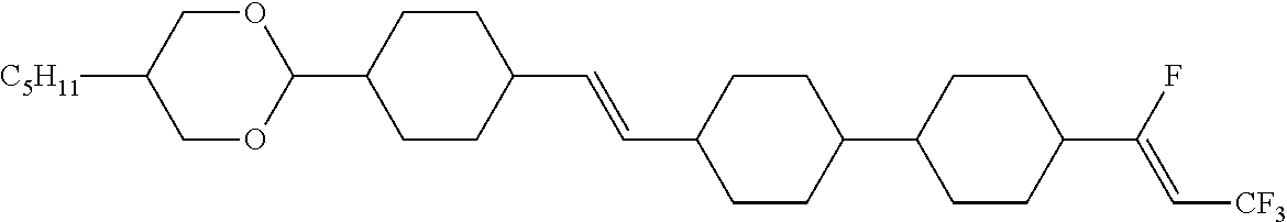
C1OC(C2CCC(C=CC3CCC(C4CCC(C(F)=C[CF3])CC4)CC3)CC2)OCC1[C5H11]
